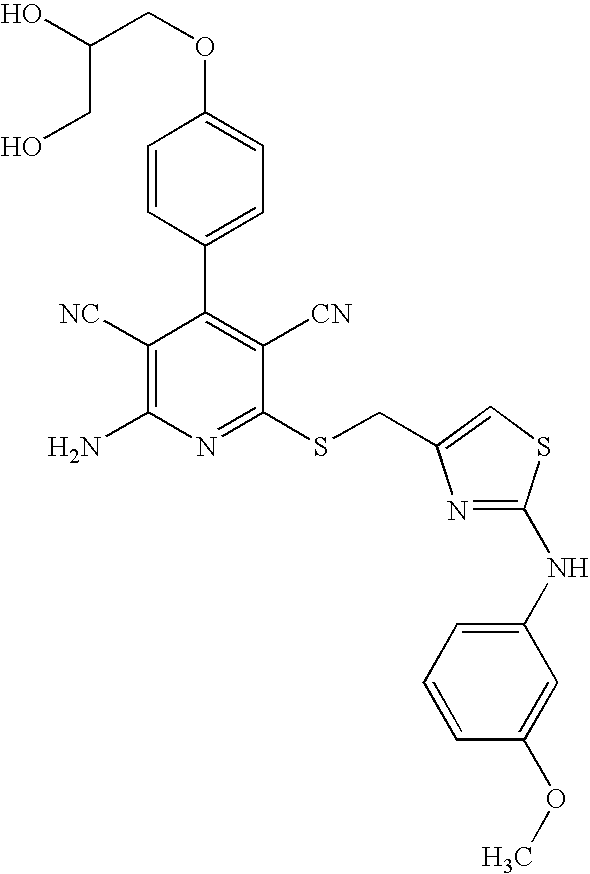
OC(COC1=CC=C(C2=C([CN])C(SCC3=CSC(NC4=CC=CC(OC)=C4)=N3)=NC(N)=C2[NC])C=C1)CO
